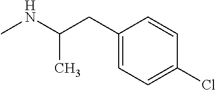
N(C)C(C)CC1=CC=C(Cl)C=C1
